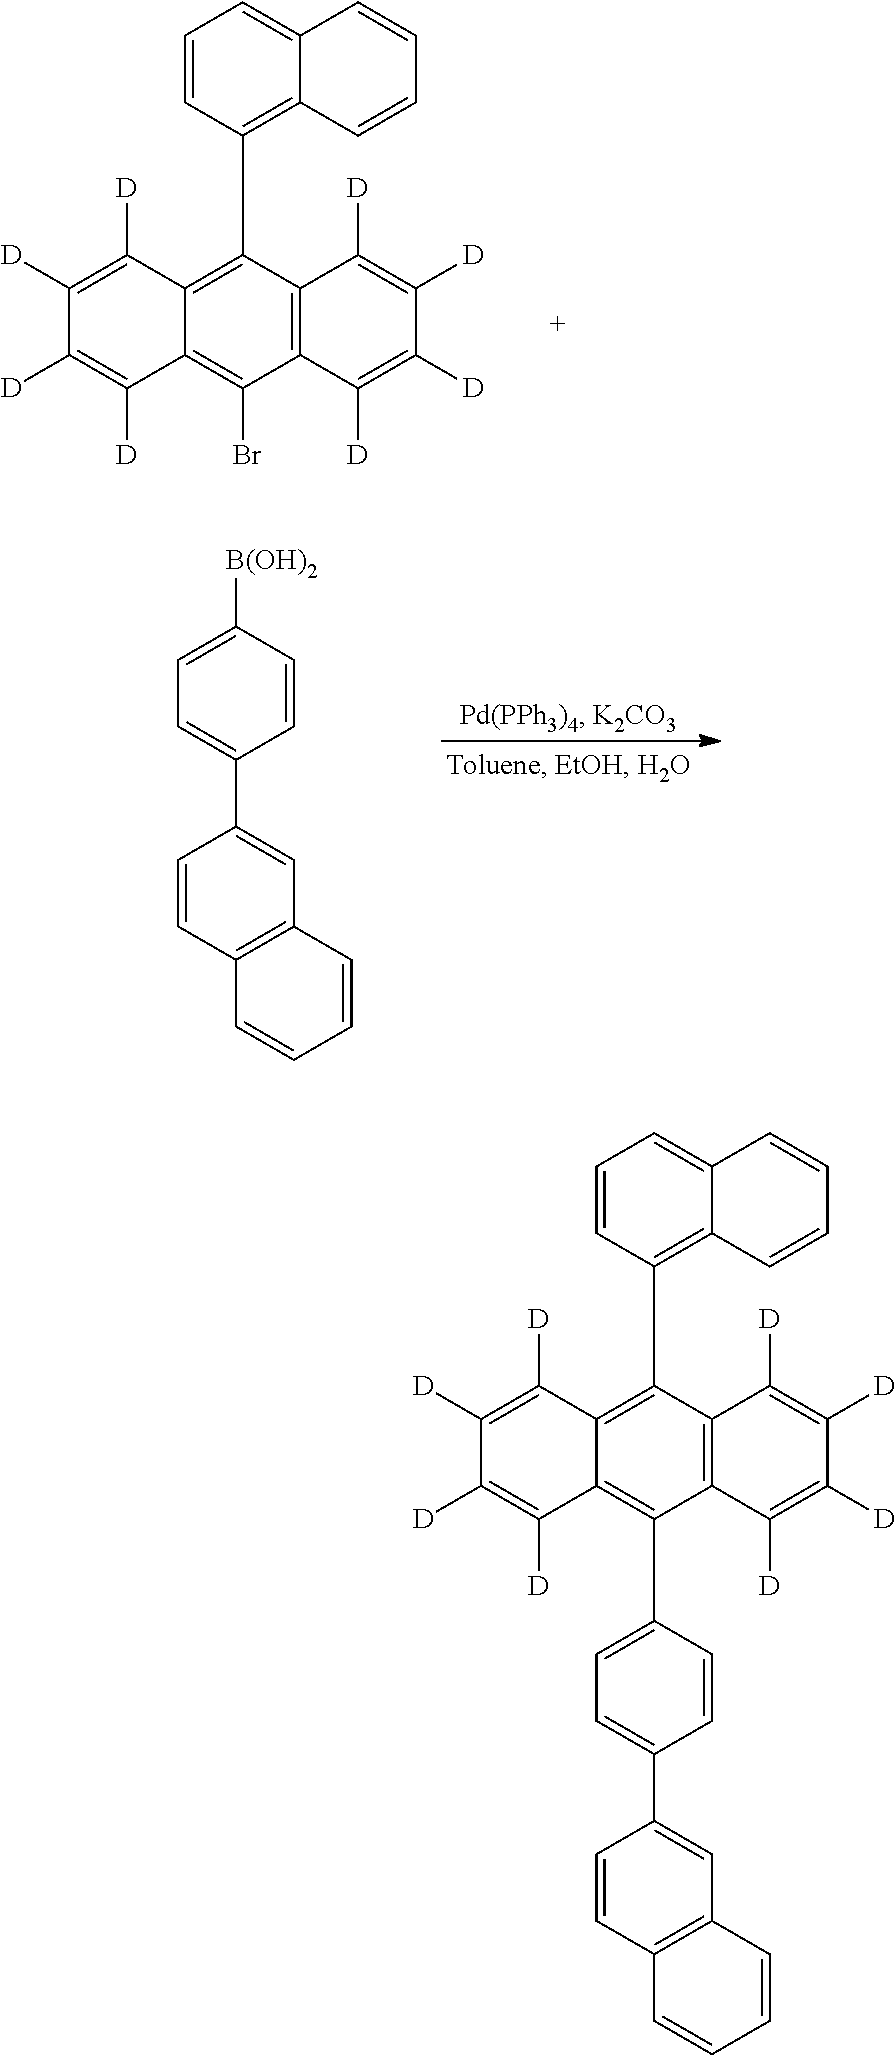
C1([D])=C([D])C([D])=C([D])C2=C(Br)C3=C(C(C4=C5C(=CC=C4)C=CC=C5)=C12)C([D])=C([D])C([D])=C3[D].C1=C([B(OH)2])C=CC(C2=CC3=C(C=C2)C=CC=C3)=C1.C1([D])=C([D])C([D])=C([D])C2=C(C3=CC=C(C4=CC5=C(C=C4)C=CC=C5)C=C3)C3=C(C(C4=C5C(=CC=C4)C=CC=C5)=C12)C([D])=C([D])C([D])=C3[D]
